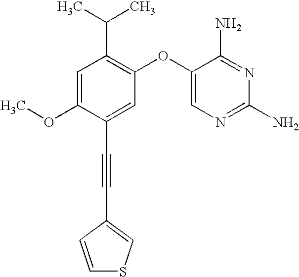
C1=C(OC)C(C#CC2=CSC=C2)=CC(OC2=CN=C(N)N=C2N)=C1C(C)C
